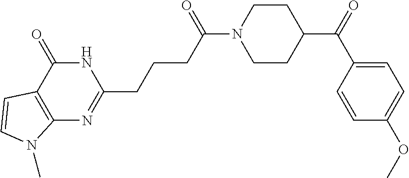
N1C(=O)C2=C(N=C1CCCC(N1CCC(C(=O)C3=CC=C(OC)C=C3)CC1)=O)N(C)C=C2
